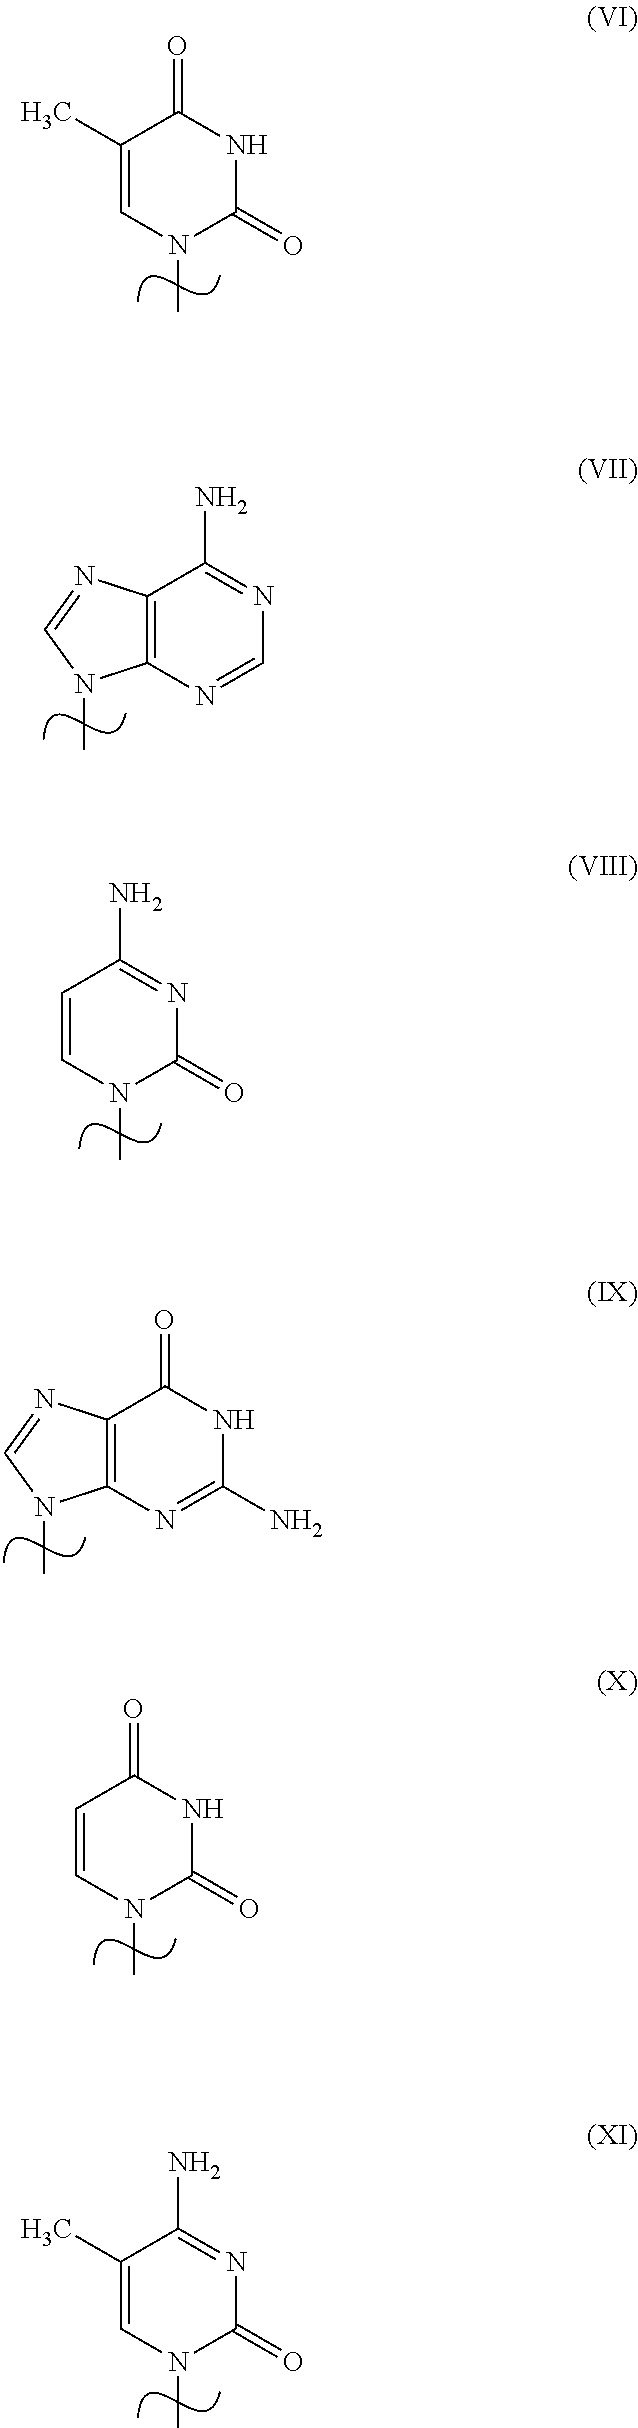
C1(C)=CN(C)C(=O)NC1=O.C12=C(N=CN=C1N)N(C)C=N2.C1=CN(C)C(=O)N=C1N.C12=C(N=C(N)NC1=O)N(C)C=N2.C1=CN(C)C(=O)NC1=O.C1(C)=CN(C)C(=O)N=C1N
